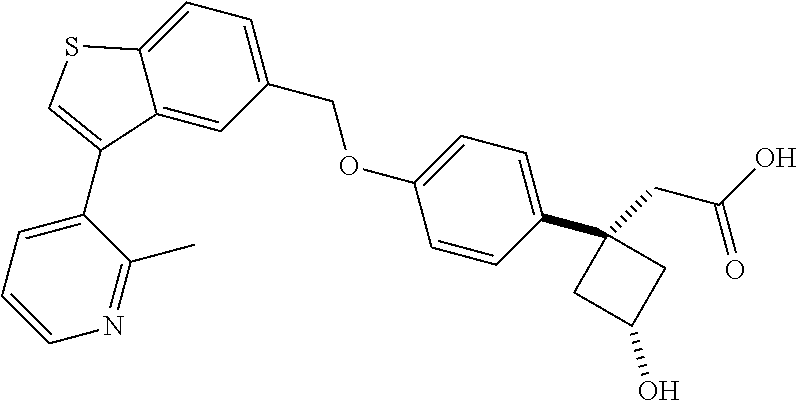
C1(COC2=CC=C(C3(CC(O)=O)CC(O)C3)C=C2)=CC=C2C(=C1)C(C1=CC=CN=C1C)=CS2
